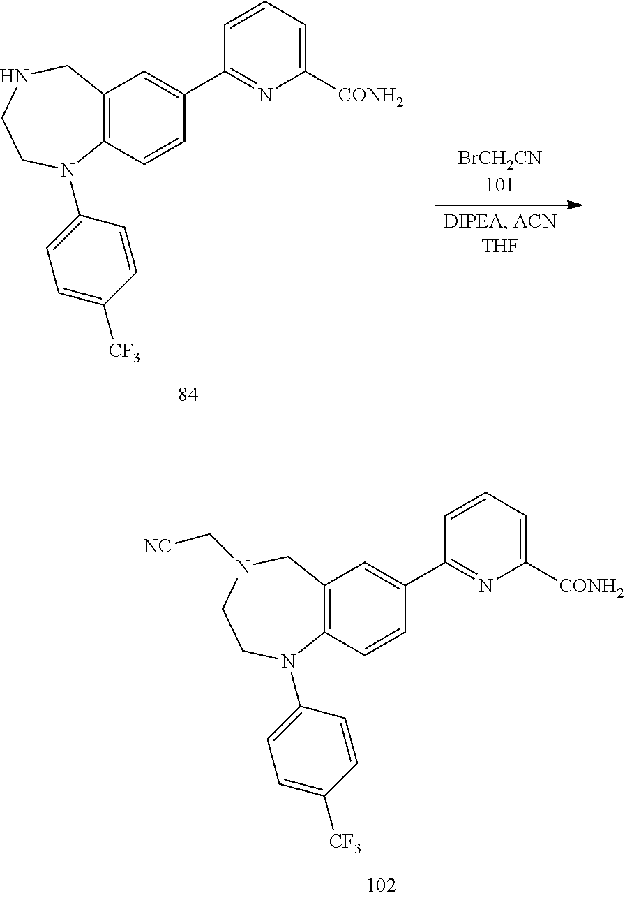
C12=C(C=CC(C3=NC([CONH2])=CC=C3)=C1)N(C1=CC=C([CF3])C=C1)CCN(C[NC])C2.C12=C(C=CC(C3=NC([CONH2])=CC=C3)=C1)N(C1=CC=C([CF3])C=C1)CCNC2
